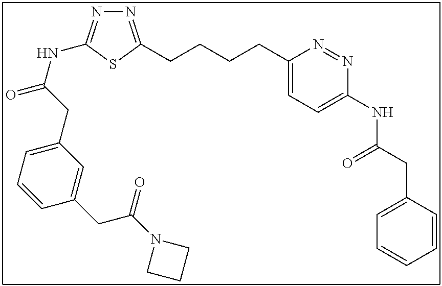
N1=C(CCCCC2=CC=C(NC(CC3=CC=CC=C3)=O)N=N2)SC(NC(=O)CC2=CC=CC(CC(N3CCC3)=O)=C2)=N1
